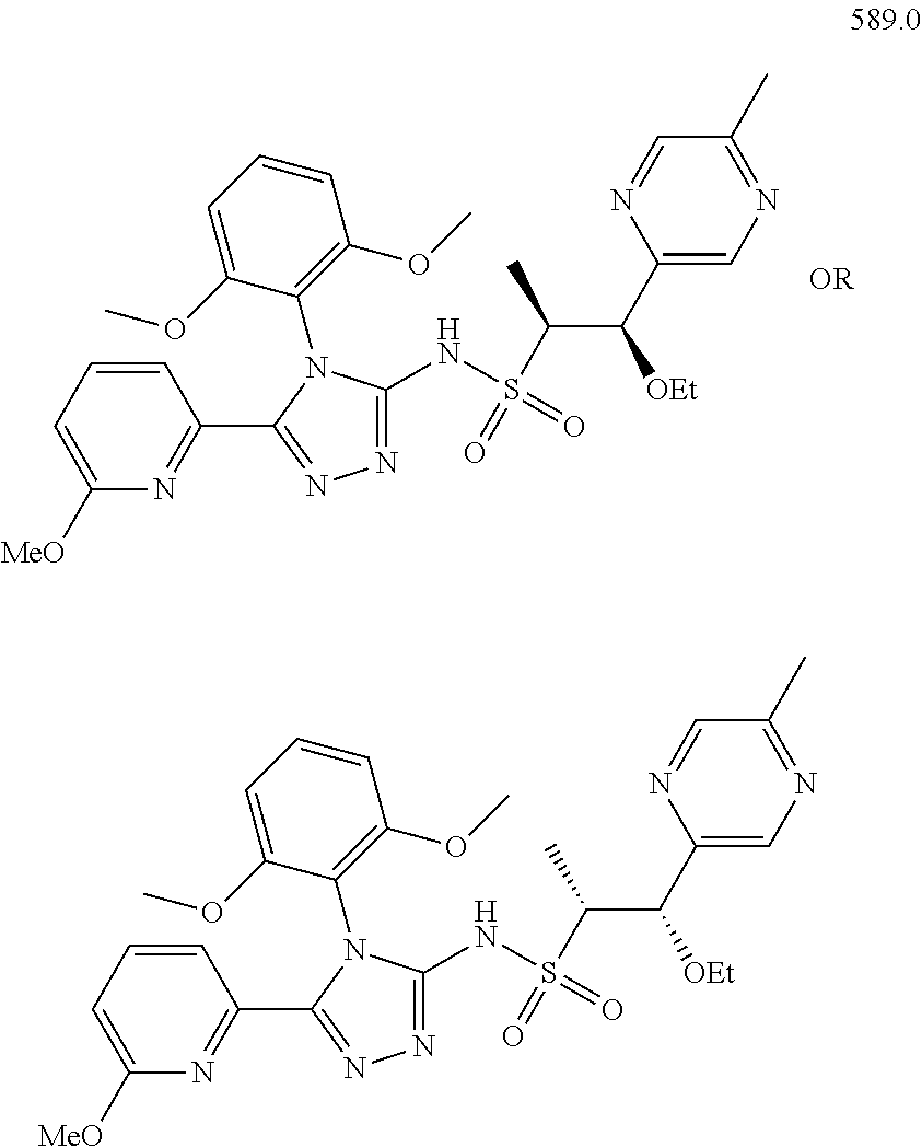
C1=CC=C([MeO])N=C1C1=NN=C(NS(=O)(C(C)C(C2=CN=C(C)C=N2)[OEt])=O)N1C1=C(OC)C=CC=C1OC.C1=CC=C([MeO])N=C1C1=NN=C(NS(=O)(C(C)C(C2=CN=C(C)C=N2)[OEt])=O)N1C1=C(OC)C=CC=C1OC
